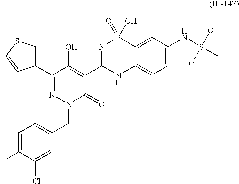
C1(C2=NN(CC3=CC=C(F)C(Cl)=C3)C(=O)C(C3=NP(=O)(O)C4=CC(NS(C)(O)O)=CC=C4N3)=C2O)=CSC=C1
